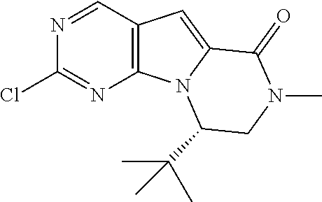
C1=NC(Cl)=NC2=C1C=C1N2C(C(C)(C)C)CN(C)C1=O
